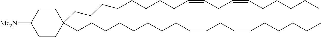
C1(CCCCCCCCC=CCC=CCCCCC)(CCCCCCCCC=CCC=CCCCCC)CCC([Me2N])CC1
